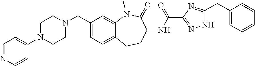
C1=C(CN2CCN(C3=CC=NC=C3)CC2)C=C2C(=C1)CCC(NC(C1=NNC(CC3=CC=CC=C3)=N1)=O)C(=O)N2C
